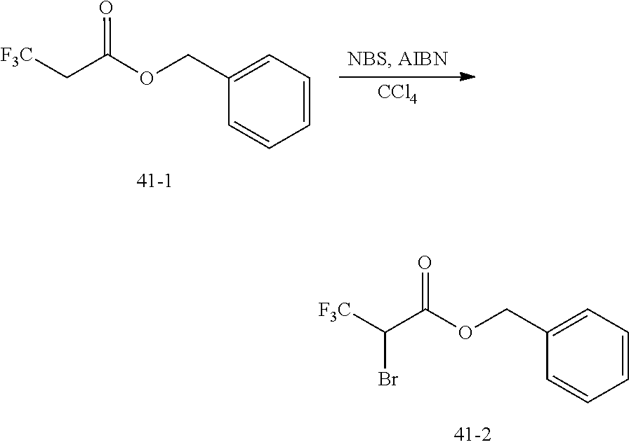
[CCl4].C1=C(COC(C[F3C])=O)C=CC=C1.C1=CC=CC=C1COC(C(Br)[F3C])=O
